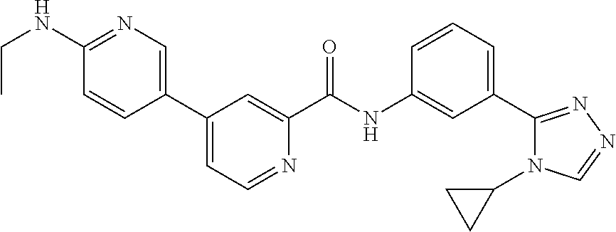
C1=CC=C(C2=NN=CN2C2CC2)C=C1NC(C1=CC(C2=CN=C(NCC)C=C2)=CC=N1)=O
